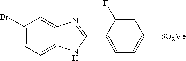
C1(Br)=CC=C2C(=C1)N=C(C1=CC=C([SO2Me])C=C1F)N2
